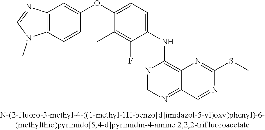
C12=C(C=CC(OC3=CC=C(NC4=C5C(=NC=N4)C=NC(SC)=N5)C(F)=C3C)=C1)N(C)C=N2
